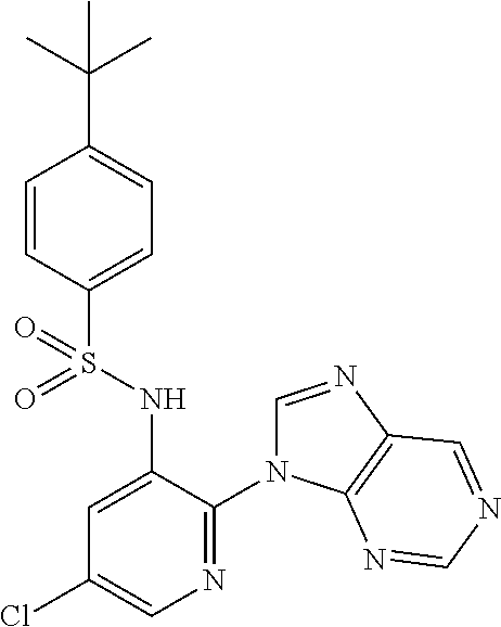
C1=CC(S(NC2=CC(Cl)=CN=C2N2C=NC3=C2N=CN=C3)(=O)=O)=CC=C1C(C)(C)C
